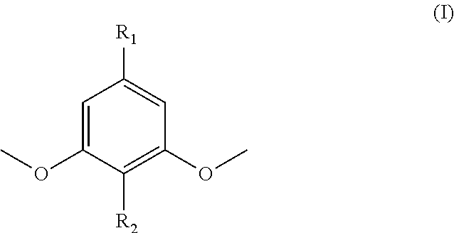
C1=C(OC)C([R2])=C(OC)C=C1[R1]
